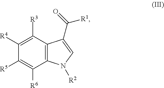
C12=C(C([R3])=C([R4])C([R5])=C1[R6])C(C(=O)[R1])=CN2[R2]
